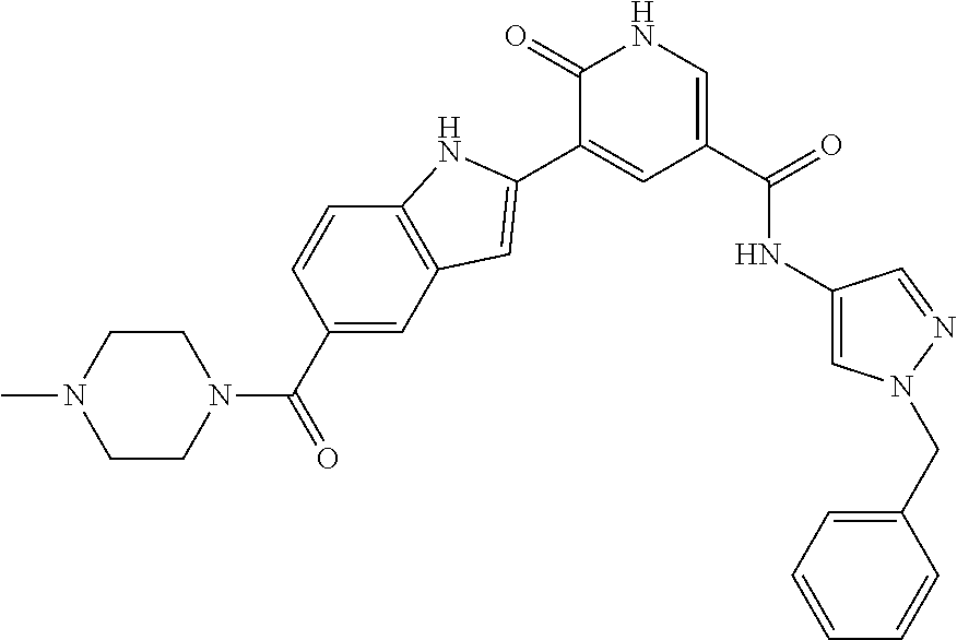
C1(C(=O)N2CCN(C)CC2)=CC2=C(C=C1)NC(C1=CC(C(=O)NC3=CN(CC4=CC=CC=C4)N=C3)=CNC1=O)=C2
